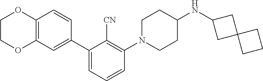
C1COC2=C(O1)C=CC(C1=CC=CC(N3CCC(NC4CC5(C4)CCC5)CC3)=C1[CN])=C2
